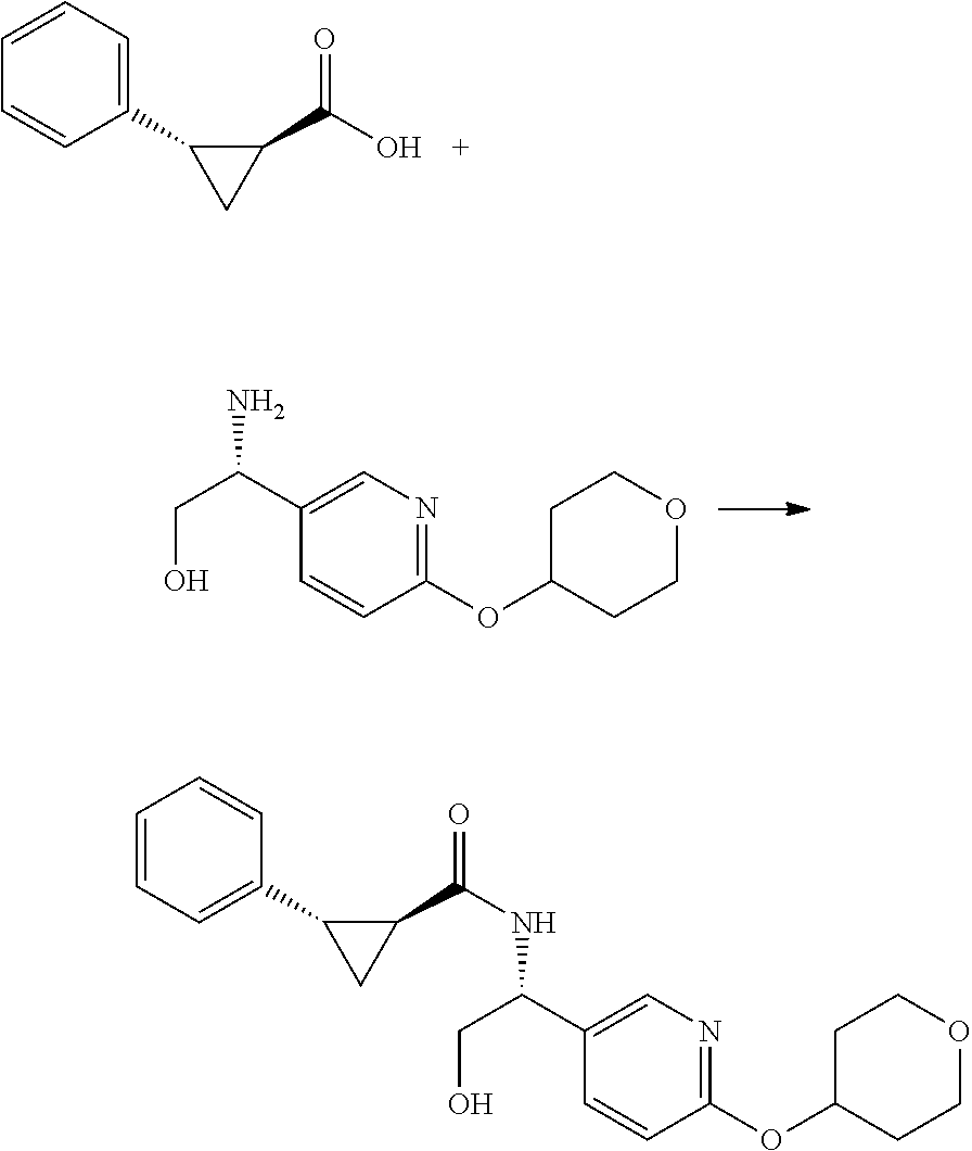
C1=CC=C(C2CC2C(=O)O)C=C1.C1(C(N)CO)=CN=C(OC2CCOCC2)C=C1.C1(C(CO)NC(C2C(C3=CC=CC=C3)C2)=O)=CN=C(OC2CCOCC2)C=C1
